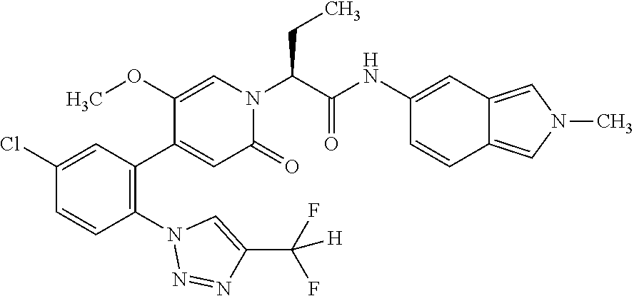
C1(Cl)=CC(C2=CC(=O)N(C(C(NC3=CC4=CN(C)C=C4C=C3)=O)CC)C=C2OC)=C(N2N=NC(C([H])(F)F)=C2)C=C1
